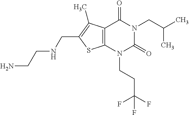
C12=C(N(CCC(F)(F)F)C(=O)N(CC(C)C)C1=O)SC(CNCCN)=C2C
